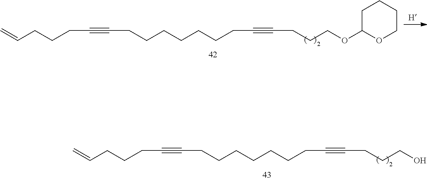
C(CCCC#CCCCCCCCC#CCCCOC1OCCCC1)=C.C(CCCC#CCCCCCCCC#CCCCO)=C
